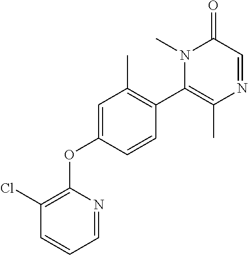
N1(C)C(C2=C(C)C=C(OC3=C(Cl)C=CC=N3)C=C2)=C(C)N=CC1=O
